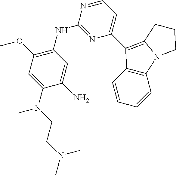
C1(NC2=NC(C3=C4N(C5=C3C=CC=C5)CCC4)=CC=N2)=C(OC)C=C(N(CCN(C)C)C)C(N)=C1
